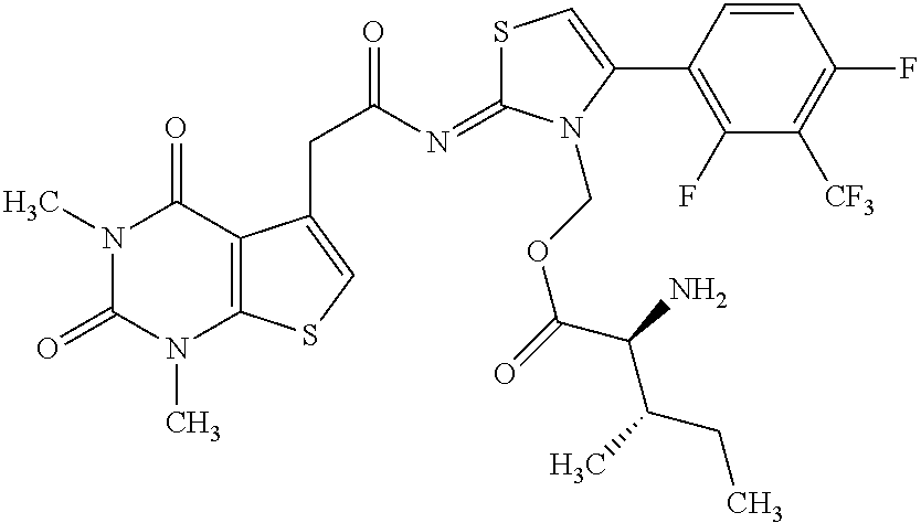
N1(C)C(=O)N(C)C2=C(C1=O)C(CC(=O)N=C1SC=C(C3=C(F)C([CF3])=C(F)C=C3)N1COC(=O)C(C(C)CC)N)=CS2
